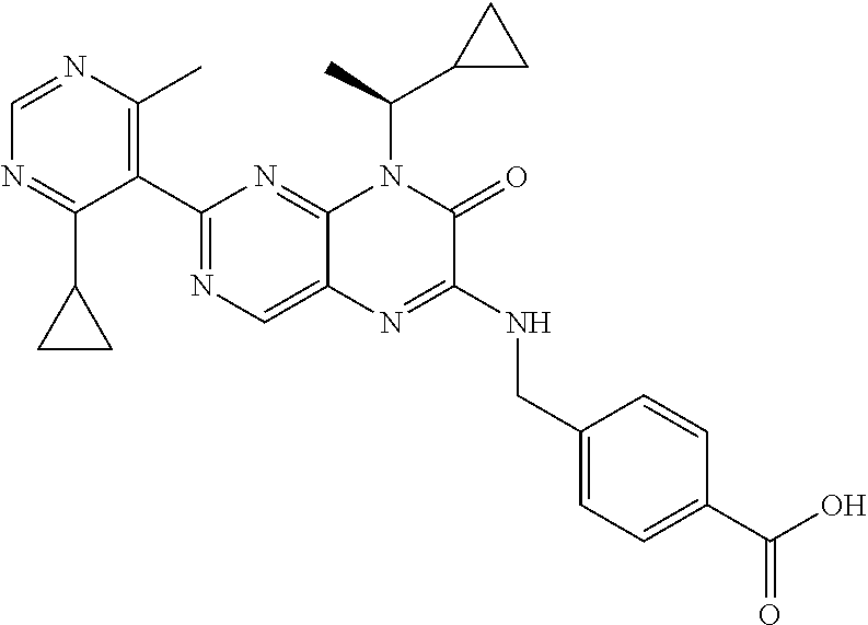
C1(C2=NC=C3C(=N2)N(C(C)C2CC2)C(=O)C(NCC2=CC=C(C(O)=O)C=C2)=N3)=C(C)N=CN=C1C1CC1
